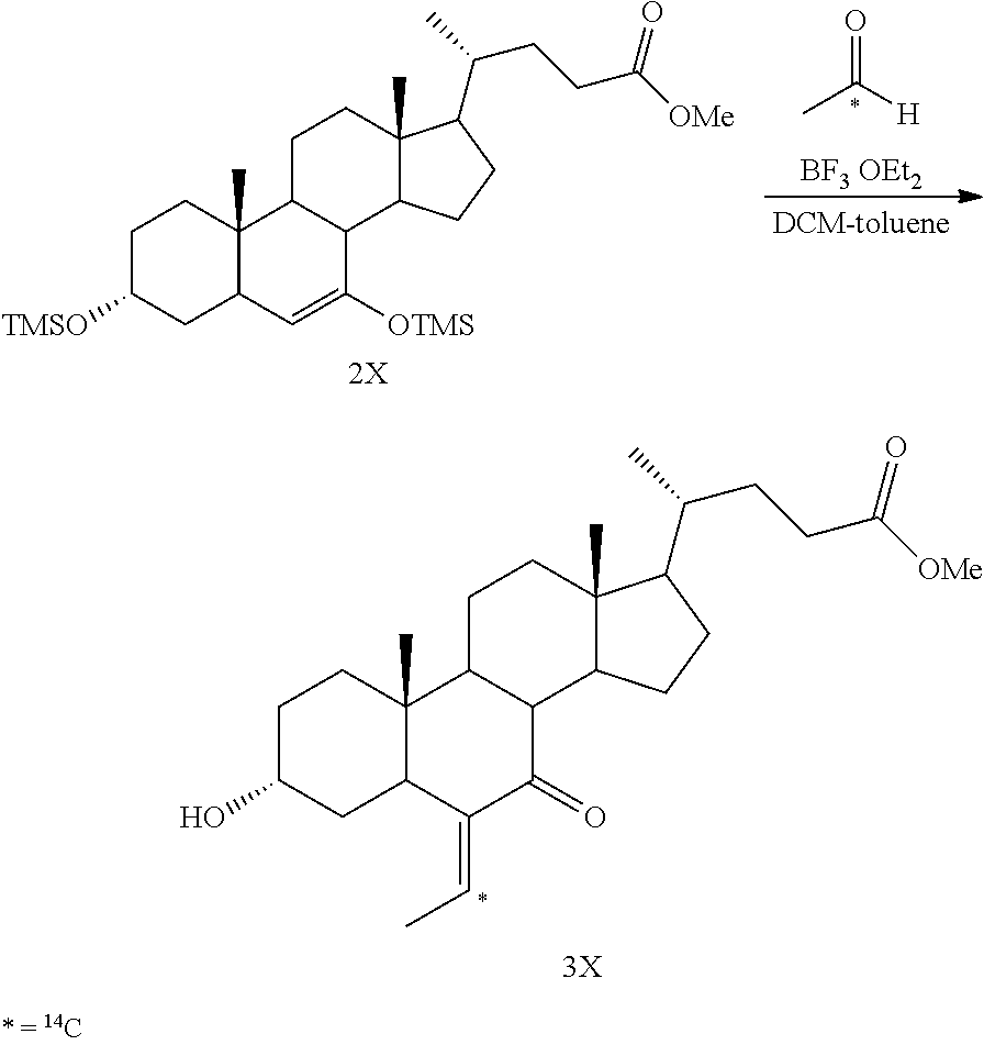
CC([H])=O.[BF3 OEt2].C1C([TMSO])CC2C(C)(C1)C1C(C([OTMS])=C2)C2C(C)(CC1)C(C(C)CCC([OMe])=O)CC2.C1C(O)CC2C(C)(C1)C1C(C(=O)C2=CC)C2C(C)(CC1)C(C(C)CCC([OMe])=O)CC2
